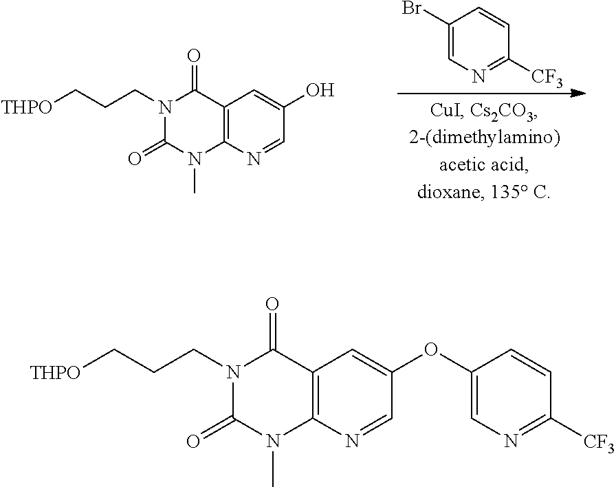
C1(Br)=CN=C([CF3])C=C1.C12=C(N=CC(O)=C1)N(C)C(=O)N(CCC[THPO])C2=O.C12=C(N=CC(OC3=CN=C([CF3])C=C3)=C1)N(C)C(=O)N(CCC[THPO])C2=O
